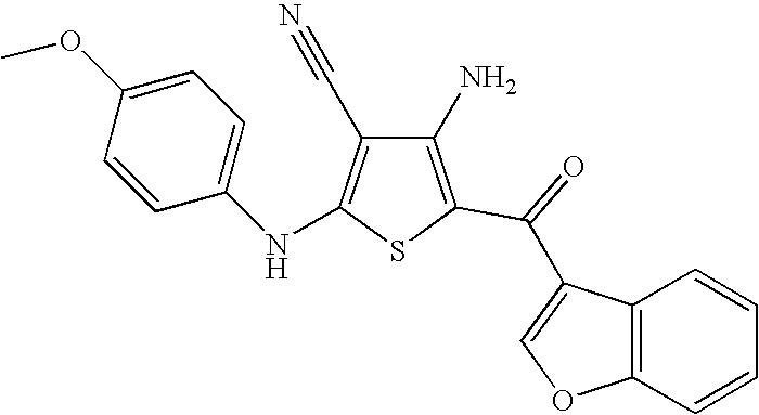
C1(N)=C(C(=O)C2=COC3=C2C=CC=C3)SC(NC2=CC=C(OC)C=C2)=C1C#N
